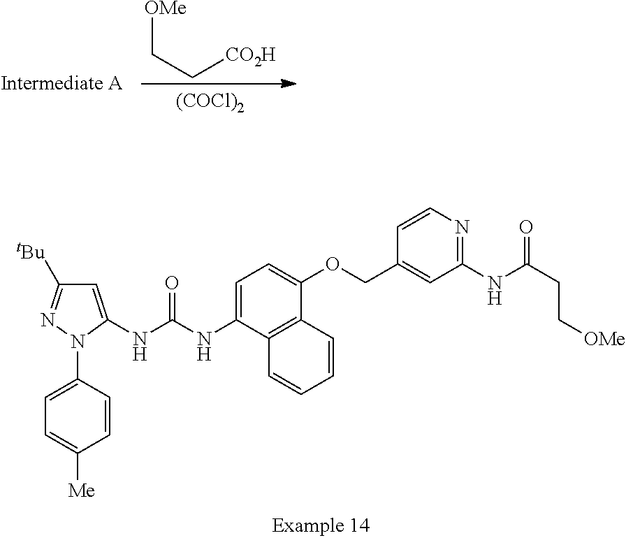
[CO2H]CC[OMe].[(COCl)2].C1=C(NC(NC2=CC=C(OCC3=CC(NC(CC[OMe])=O)=NC=C3)C3=C2C=CC=C3)=O)N(C2=CC=C([Me])C=C2)N=C1[tBu]
